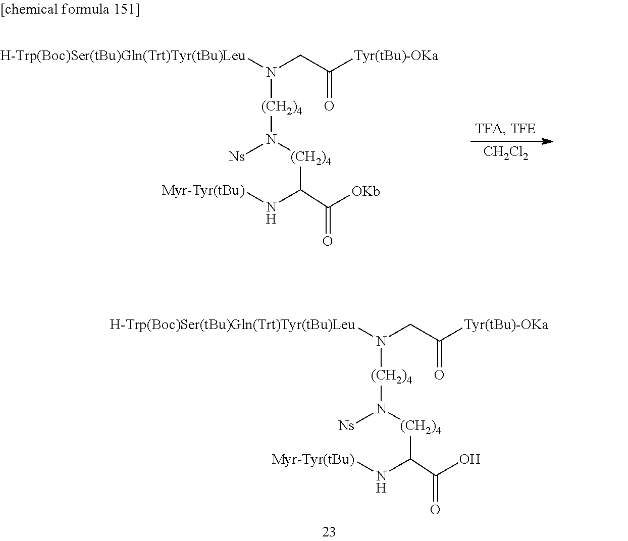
[H-Trp(Boc)Ser(tBu)Gln(Trt)Tyr(tBu)Leu]N(CC([Tyr(tBu)-OKa])=O)[(CH2)4]N([Ns])[(CH2)4]C(N[Myr-Tyr(tBu)])C(=O)O.[CH2Cl2].[H-Trp(Boc)Ser(tBu)Gln(Trt)Tyr(tBu)Leu]N(CC([Tyr(tBu)-OKa])=O)[(CH2)4]N([Ns])[(CH2)4]C(N[Myr-Tyr(tBu)])C(=O)[OKb]
